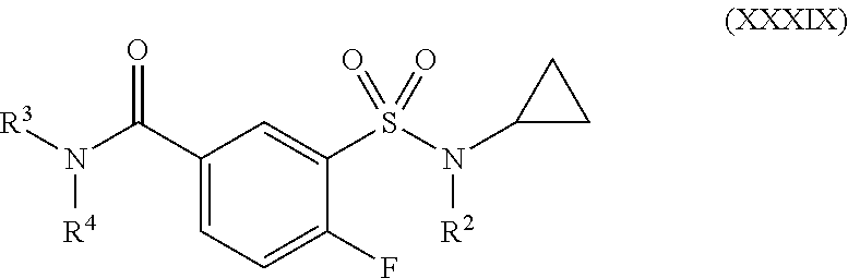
[R3]N(C(C1=CC=C(F)C(S(N(C2CC2)[R2])(=O)=O)=C1)=O)[R4]
